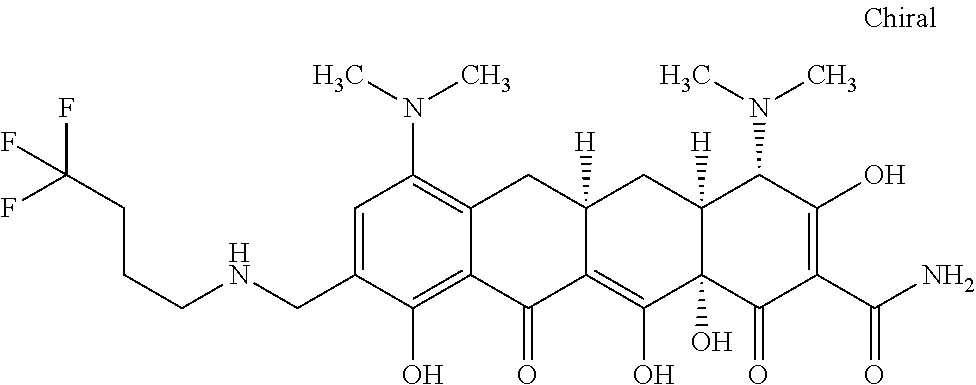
C1=C(CNCCCC(F)(F)F)C(O)=C2C(=C1N(C)C)CC1([H])C(=C(O)C3(O)C([H])(C1)C(N(C)C)C(O)=C(C(N)=O)C3=O)C2=O
